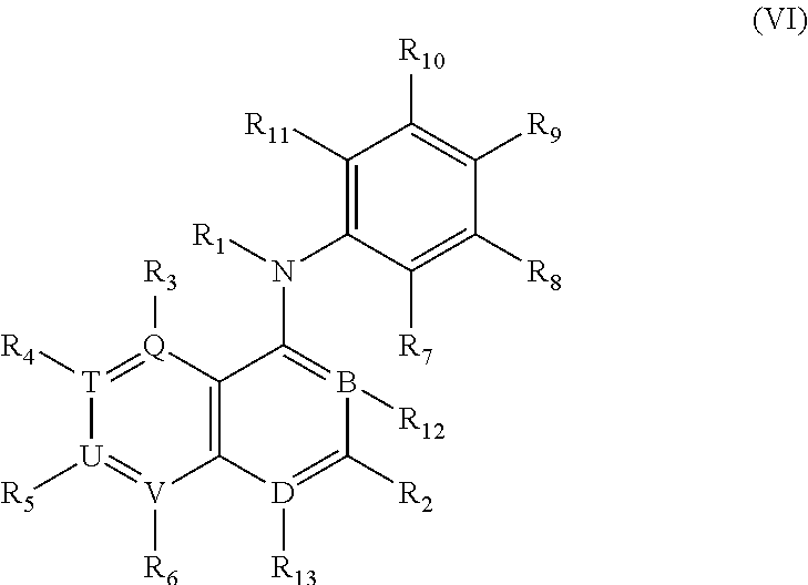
[U]1([R5])=[V]([R6])C2=C([Q]([R3])=[T]1[R4])C(N([R1])C1=C([R11])C([R10])=C([R9])C([R8])=C1[R7])=B([R12])C([R2])=[D]2[R13]
